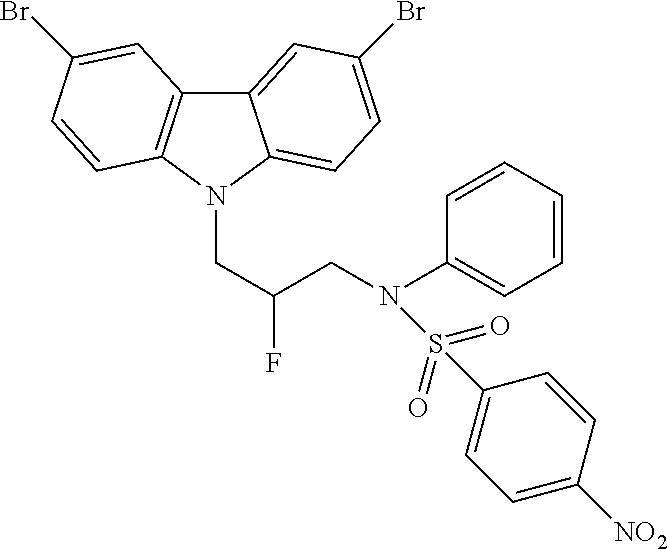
C12=CC(Br)=CC=C1N(CC(F)CN(C1=CC=CC=C1)S(=O)(=O)C1=CC=C([NO2])C=C1)C1=C2C=C(Br)C=C1
